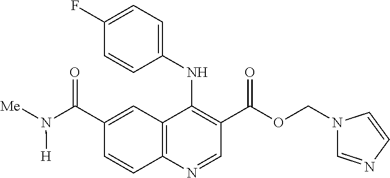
C12=C(N=CC(C(OCN3C=NC=C3)=O)=C1NC1=CC=C(F)C=C1)C=CC(C(N([Me])[H])=O)=C2
